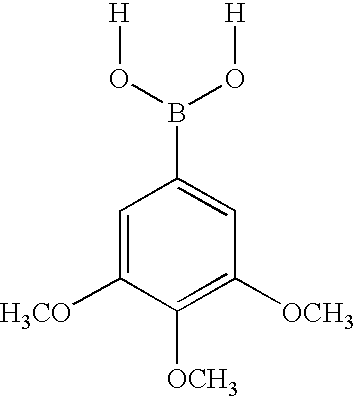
C1=C([H3CO])C([OCH3])=C([OCH3])C=C1B(O[H])O[H]
